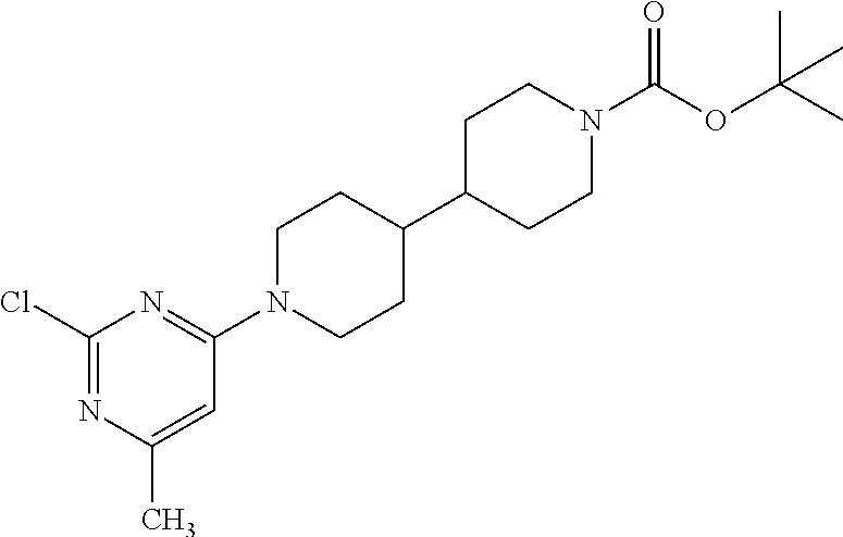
C1(Cl)=NC(C)=CC(N2CCC(C3CCN(C(OC(C)(C)C)=O)CC3)CC2)=N1
